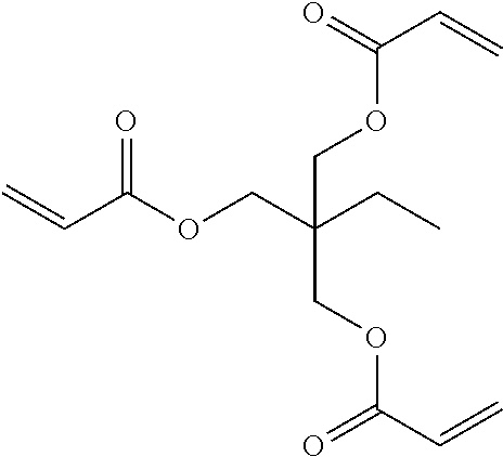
C=CC(OCC(CC)(COC(=O)C=C)COC(=O)C=C)=O
